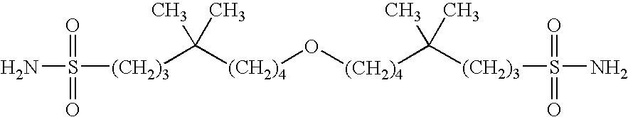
[(CH2)4](C(C)(C)[(CH2)3]S(N)(=O)=O)O[(CH2)4]C(C)(C)[(CH2)3]S(N)(=O)=O
